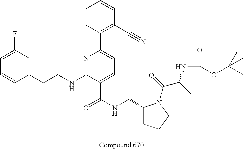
C1=C(F)C=C(CCNC2=NC(C3=C(C#N)C=CC=C3)=CC=C2C(NCC2CCCN2C(C(NC(=O)OC(C)(C)C)C)=O)=O)C=C1
